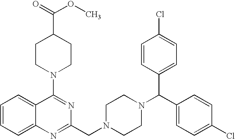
C1=CC=C2C(=C1)C(N1CCC(C(OC)=O)CC1)=NC(CN1CCN(C(C3=CC=C(Cl)C=C3)C3=CC=C(Cl)C=C3)CC1)=N2
